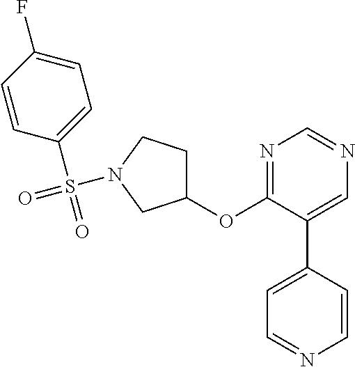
C1(OC2=NC=NC=C2C2=CC=NC=C2)CCN(S(=O)(=O)C2=CC=C(F)C=C2)C1
